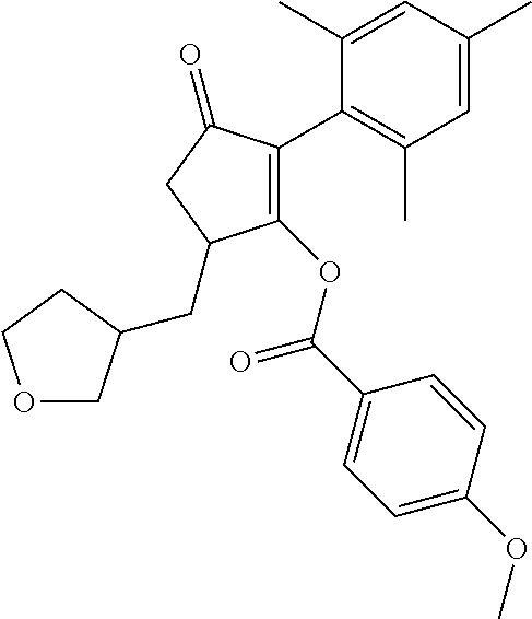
C1(OC(C2=CC=C(OC)C=C2)=O)=C(C2=C(C)C=C(C)C=C2C)C(=O)CC1CC1COCC1
